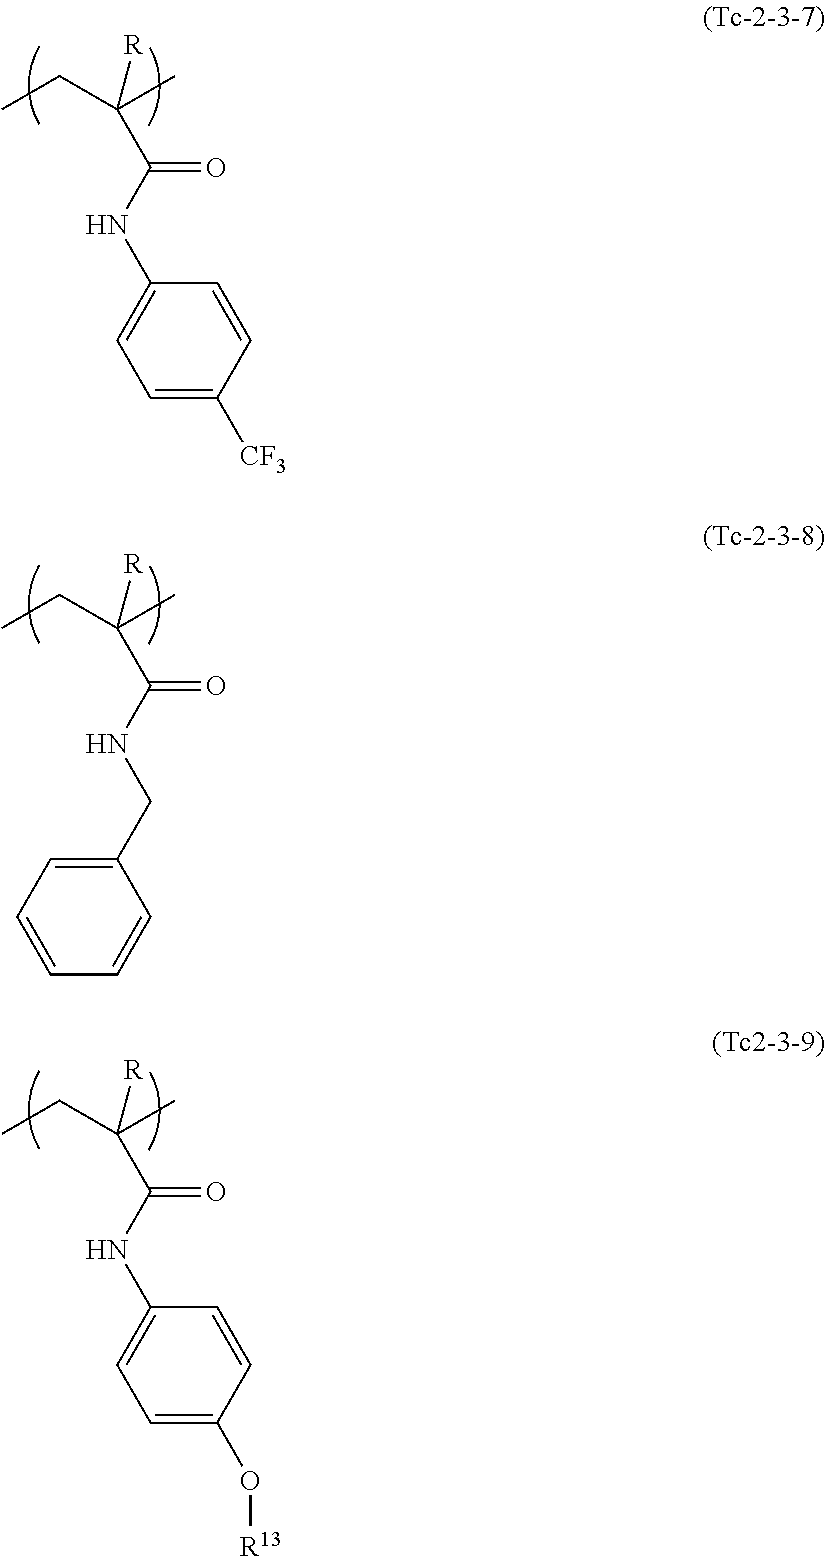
CCC(C)([R])C(NC1=CC=C([CF3])C=C1)=O.CCC(C)([R])C(NC1=CC=C(O[R13])C=C1)=O.CCC(C)([R])C(NCC1=CC=CC=C1)=O
